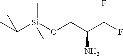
C(C)(C)([Si](OCC(C(F)F)N)(C)C)C
